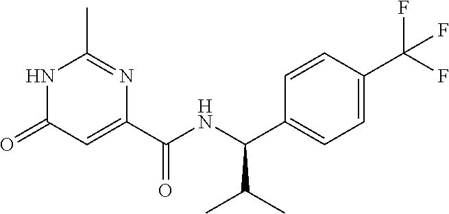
N1C(=O)C=C(C(NC(C2=CC=C(C(F)(F)F)C=C2)C(C)C)=O)N=C1C
